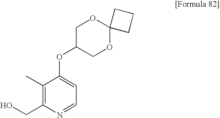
C1(C)=C(CO)N=CC=C1OC1COC2(OC1)CCC2
